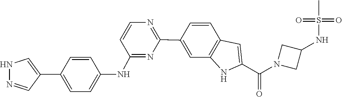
N1(C(C2=CC3=C(N2)C=C(C2=NC=CC(NC4=CC=C(C5=CNN=C5)C=C4)=N2)C=C3)=O)CC(NS(=O)(=O)C)C1
